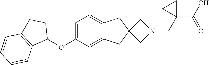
C1=C(OC2CCC3=C2C=CC=C3)C=C2C(=C1)CC1(C2)CN(CC2(C(O)=O)CC2)C1
